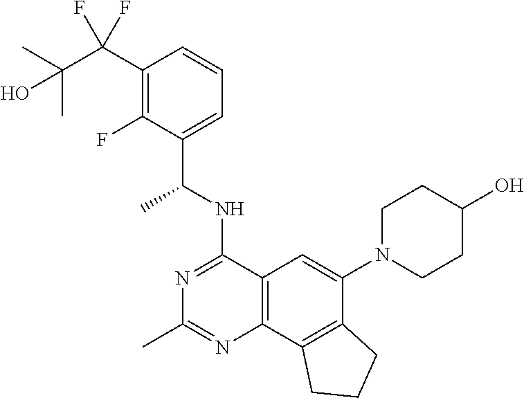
C12=C(C3=C(C(N4CCC(O)CC4)=C1)CCC3)N=C(C)N=C2NC(C1=CC=CC(C(C(C)(C)O)(F)F)=C1F)C
